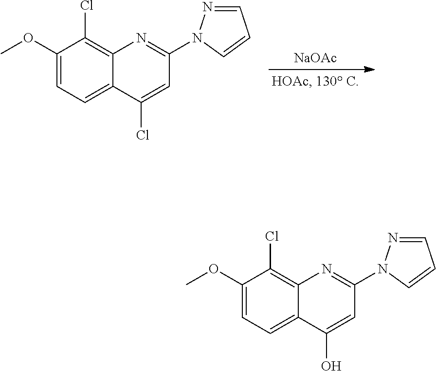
[NaOAc].C1(OC)=CC=C2C(=C1Cl)N=C(N1N=CC=C1)C=C2Cl.C1(OC)=CC=C2C(=C1Cl)N=C(N1N=CC=C1)C=C2O
